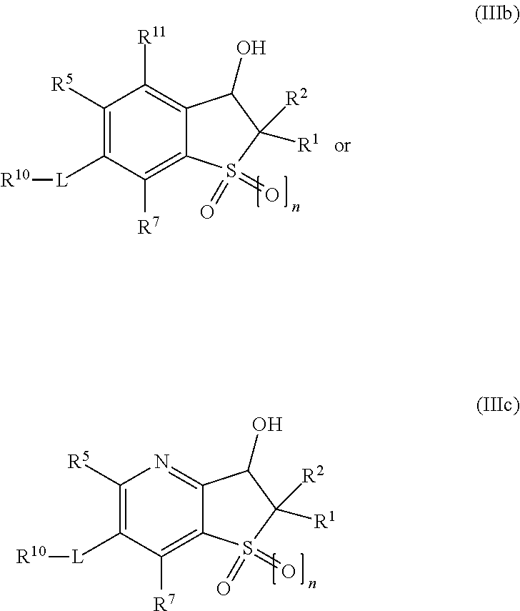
C1([R5])=C([L][R10])C([R7])=C2C(=N1)C(O)C([R1])([R2])S2(=O)=O.C1([R5])=C([L][R10])C([R7])=C2C(=C1[R11])C(O)C([R1])([R2])S2(=O)=O
